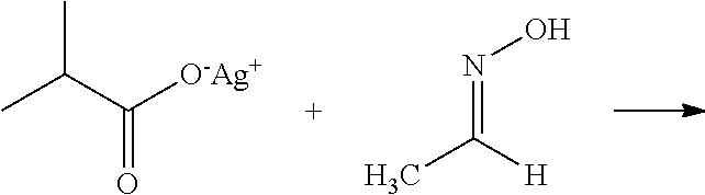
CC(C([O-Ag+])=O)C.N(=C([H])C)O
